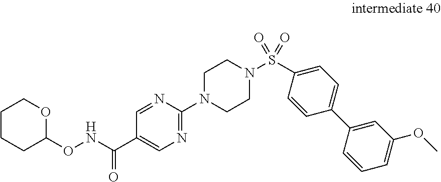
N1(S(=O)(=O)C2=CC=C(C3=CC(OC)=CC=C3)C=C2)CCN(C2=NC=C(C(NOC3OCCCC3)=O)C=N2)CC1
